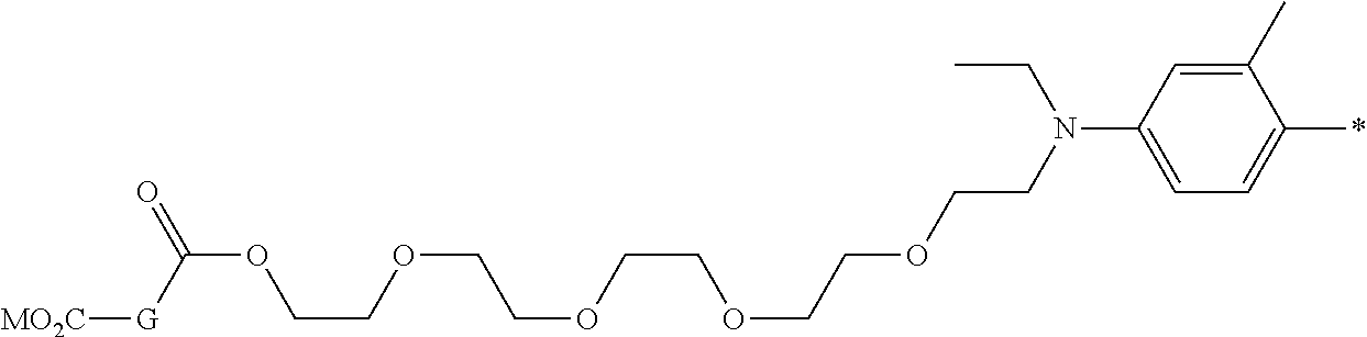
C1(C)=CC(N(CCOCCOCCOCCOCCOC(=O)[G][MO2C])CC)=CC=C1*
